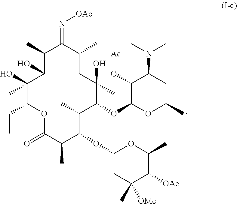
C1(C)C(O)C(O)(C)C(CC)OC(=O)C(C)C(OC2CC(C)([OMe])C([OAc])C(C)O2)C(C)C(OC2OC(C)CC(N(C)C)C2O[Ac])C(O)(C)CC(C)C1=N[OAc]
